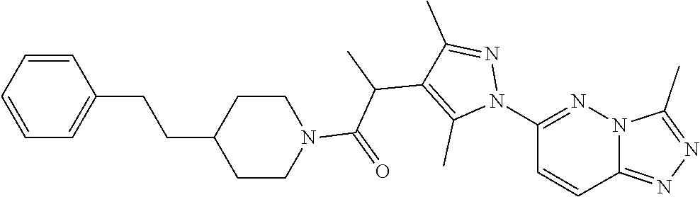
CC(C1=C(C)N(C2=NN3C(=NN=C3C)C=C2)N=C1C)C(=O)N1CCC(CCC2=CC=CC=C2)CC1
